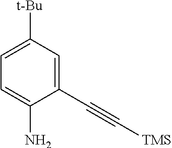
C1=C([t-Bu])C=C(C#C[TMS])C(N)=C1
